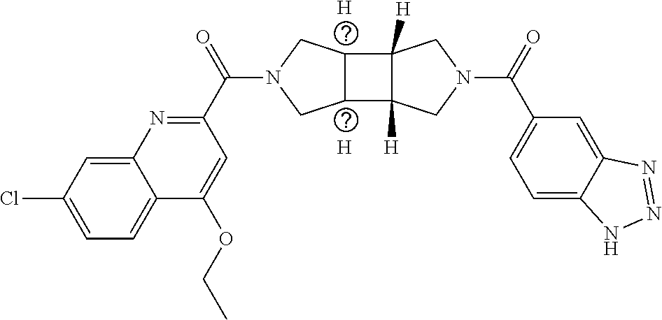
[H].[H].N1=C(C(N2CC3C(C4([H])C3([H])CN(C(C3=CC=C5C(=C3)N=NN5)=O)C4)C2)=O)C=C(OCC)C2=CC=C(Cl)C=C12
